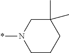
C1(C)(C)CN(*)CCC1
